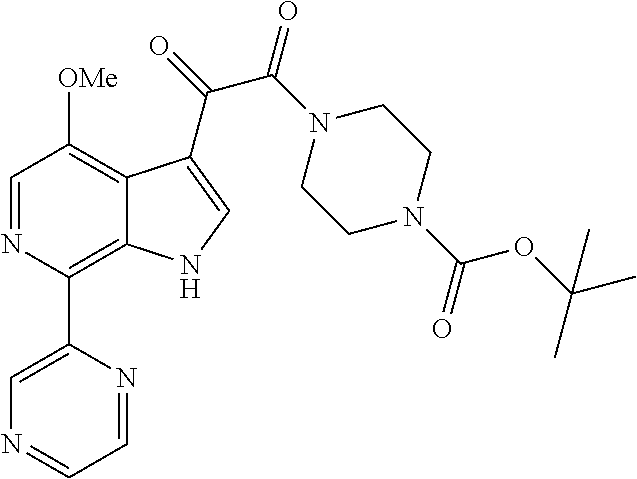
C1=NC(C2=CN=CC=N2)=C2C(=C1[OMe])C(C(=O)C(N1CCN(C(OC(C)(C)C)=O)CC1)=O)=CN2
